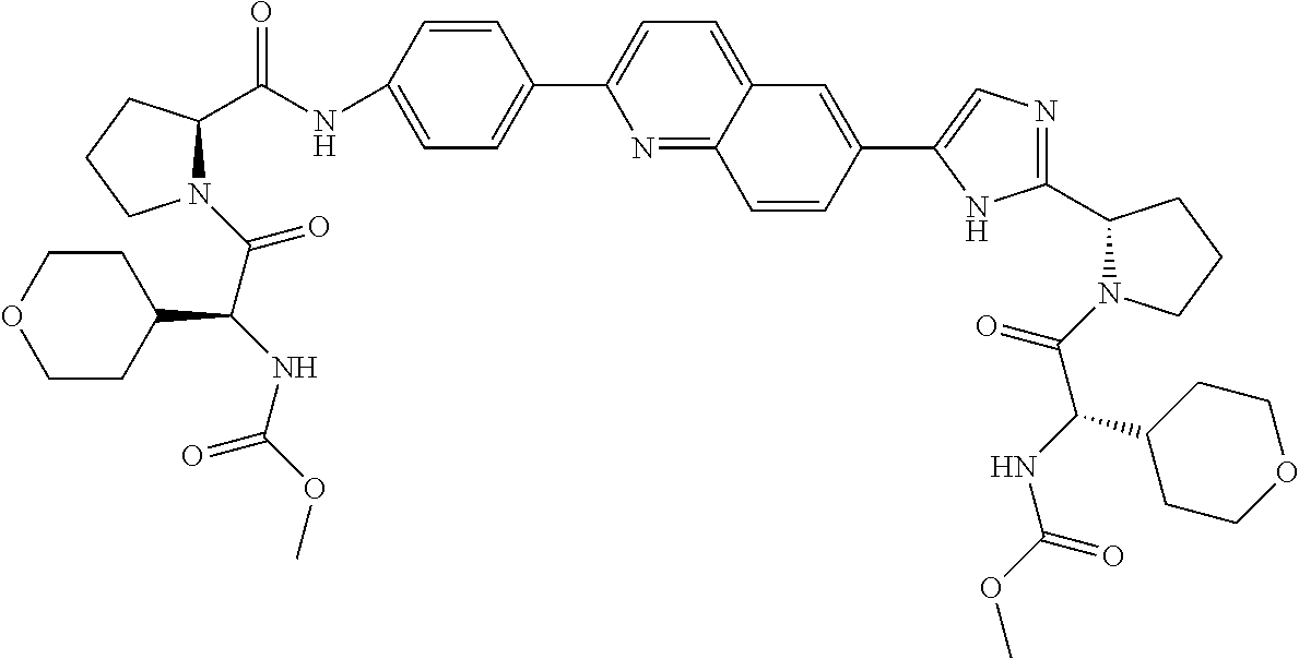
C1(C2=CC=C(NC(C3N(C(C(NC(OC)=O)C4CCOCC4)=O)CCC3)=O)C=C2)=CC=C2C(=N1)C=CC(C1=CN=C(C3CCCN3C(=O)C(NC(OC)=O)C3CCOCC3)N1)=C2
